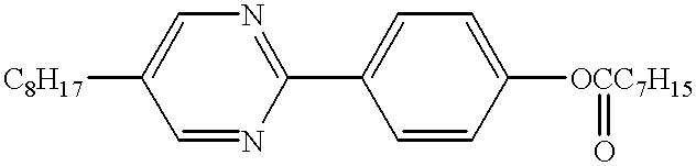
[C8H17]C1=CN=C(C2=CC=C([OCC7H15]=O)C=C2)N=C1
